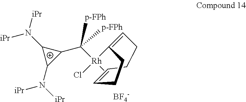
C1(N([iPr])[iPr])C(N([iPr])[iPr])C1C([p-FPh])([p-FPh])[Rh](C)(C1=CCCC=CCC1)Cl.[BF4-]
